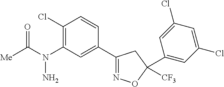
N(C1=C(Cl)C=CC(C2=NOC([CF3])(C3=CC(Cl)=CC(Cl)=C3)C2)=C1)(C([Me])=O)N
